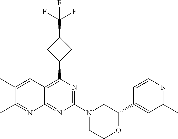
C12=C(C3CC(C(F)(F)F)C3)N=C(N3CCOC(C4=CC(C)=NC=C4)C3)N=C1N=C(C)C(C)=C2
